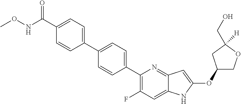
C1(OC2=CC3=NC(C4=CC=C(C5=CC=C(C(NOC)=O)C=C5)C=C4)=C(F)C=C3N2)COC([H])(CO)C1
